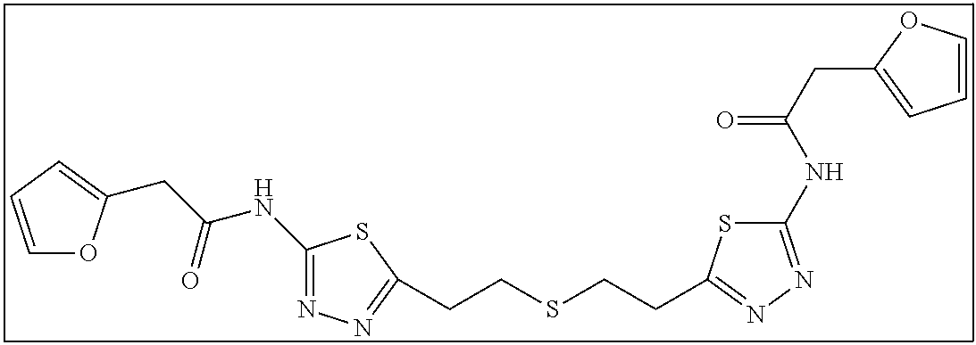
C1(NC(CC2=CC=CO2)=O)=NN=C(CCSCCC2=NN=C(NC(CC3=CC=CO3)=O)S2)S1
